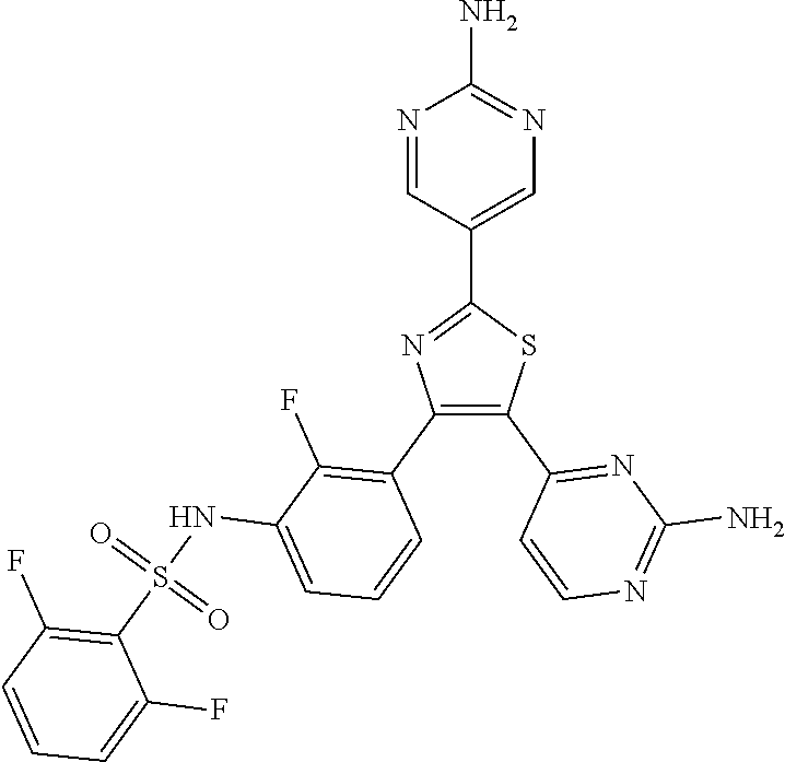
C1=C(C2=NC(C3=C(F)C(NS(C4=C(F)C=CC=C4F)(=O)=O)=CC=C3)=C(C3=NC(N)=NC=C3)S2)C=NC(N)=N1
